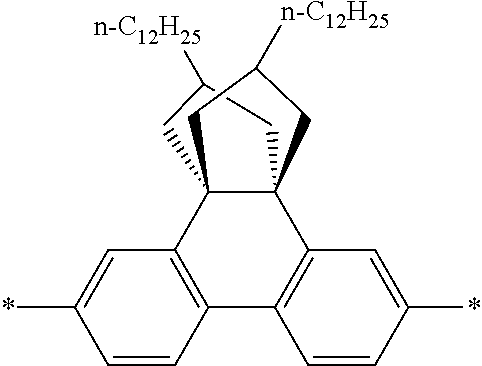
C1C([n-C12H25])CC23C4=C(C=CC(*)=C4)C4=C(C=C(*)C=C4)C12CC([n-C12H25])C3
